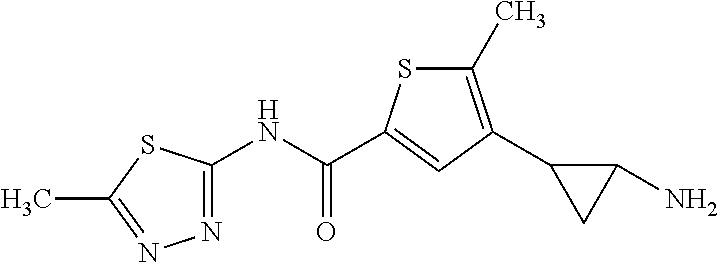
C1(C)=C(C2CC2N)C=C(C(NC2=NN=C(C)S2)=O)S1
